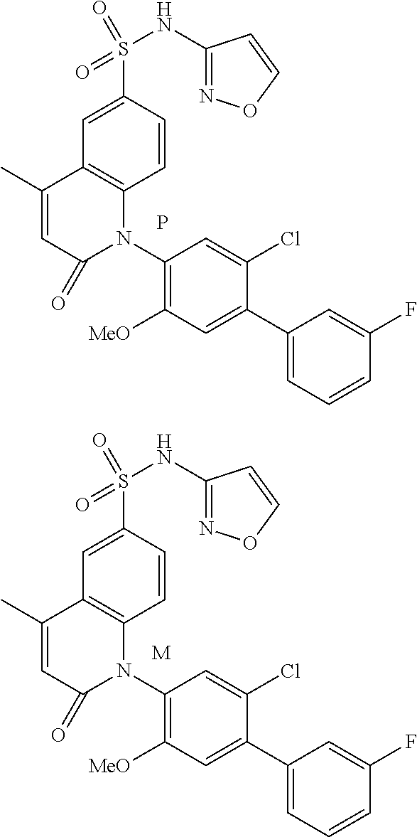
P.C12=C(C=CC(S(=O)(=O)NC3=NOC=C3)=C1)N(C1=C([MeO])C=C(C3=CC=CC(F)=C3)C(Cl)=C1)C(=O)C=C2C.[M].C12=C(C=CC(S(=O)(=O)NC3=NOC=C3)=C1)N(C1=C([MeO])C=C(C3=CC=CC(F)=C3)C(Cl)=C1)C(=O)C=C2C
